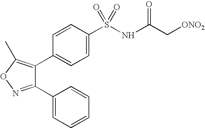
C1(C2=CC=CC=C2)=NOC(C)=C1C1=CC=C(S(NC(C[ONO2])=O)(=O)=O)C=C1
